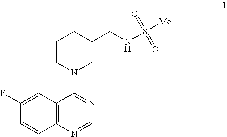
C1CN(C2=NC=NC3=C2C=C(F)C=C3)CC(CNS(=O)(=O)[Me])C1
